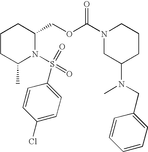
C1CC(C)N(S(=O)(=O)C2=CC=C(Cl)C=C2)C(COC(N2CC(N(C)CC3=CC=CC=C3)CCC2)=O)C1
